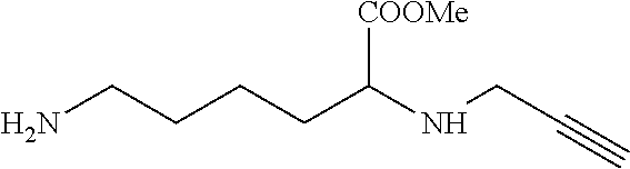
NCCCCC(NCC#C)[COOMe]
